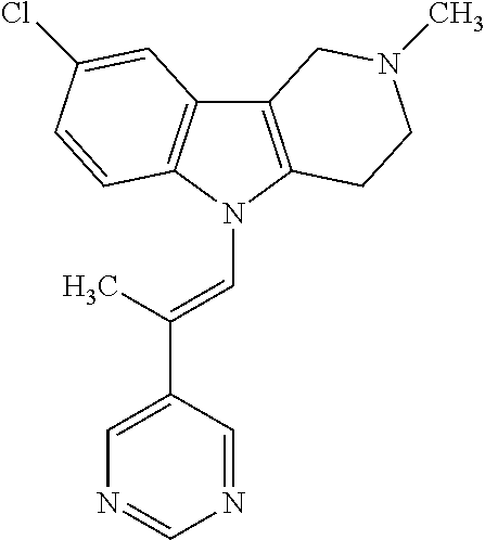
C12=C(N(C=C(C3=CN=CN=C3)C)C3=C1C=C(Cl)C=C3)CCN(C)C2
